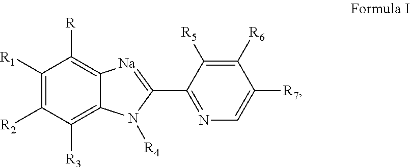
C1([R1])=C([R2])C([R3])=C2C(=C1[R])[Na]=C(C1=NC=C([R7])C([R6])=C1[R5])N2[R4]
